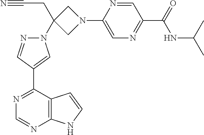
N1(C2(CC#N)CN(C3=CN=C(C(=O)NC(C)C)C=N3)C2)N=CC(C2=NC=NC3=C2C=CN3)=C1
